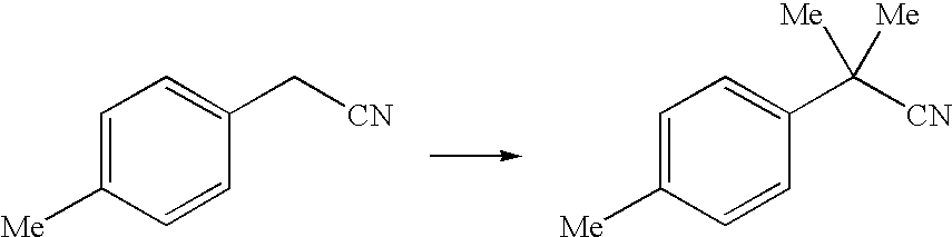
C1=C([Me])C=CC(C[CN])=C1.C1=C([Me])C=CC(C([CN])([Me])[Me])=C1
